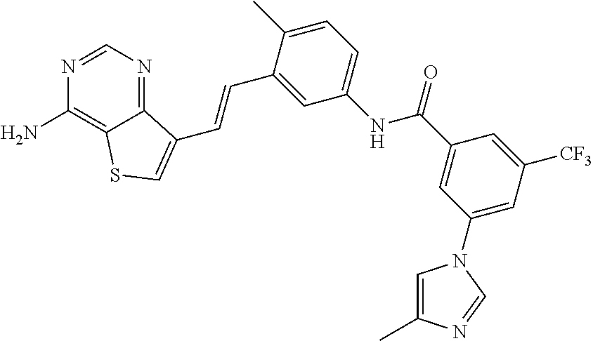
N1=CN=C2C(=C1N)SC=C2C=CC1=CC(NC(C2=CC(N3C=C(C)N=C3)=CC([CF3])=C2)=O)=CC=C1C
